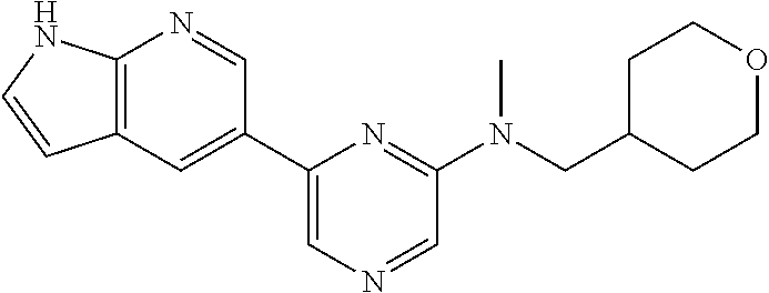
C12=C(C=C(C3=CN=CC(N(CC4CCOCC4)C)=N3)C=N1)C=CN2
